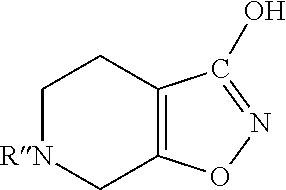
C1[RN]CC2=C(C1)C(O)=NO2
